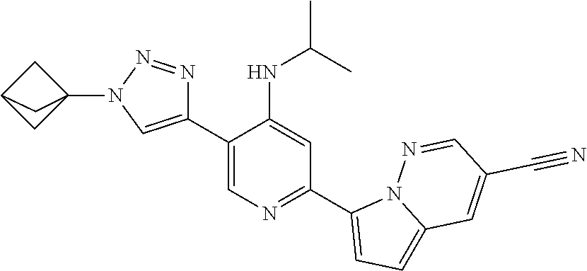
C1(C2=CN(C34CC(C3)C4)N=N2)=CN=C(C2=CC=C3N2N=CC(C#N)=C3)C=C1NC(C)C
